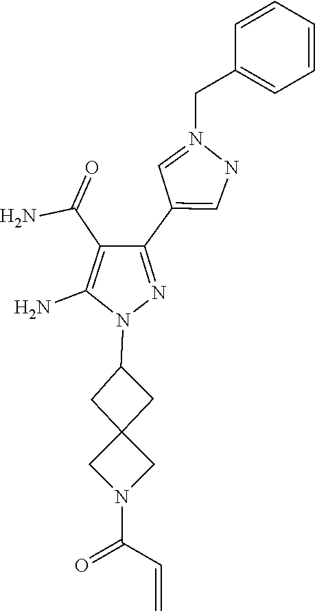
C12(CC(N3N=C(C4=CNN(CC5=CC=CC=C5)=C4)C(C(N)=O)=C3N)C1)CN(C(C=C)=O)C2
